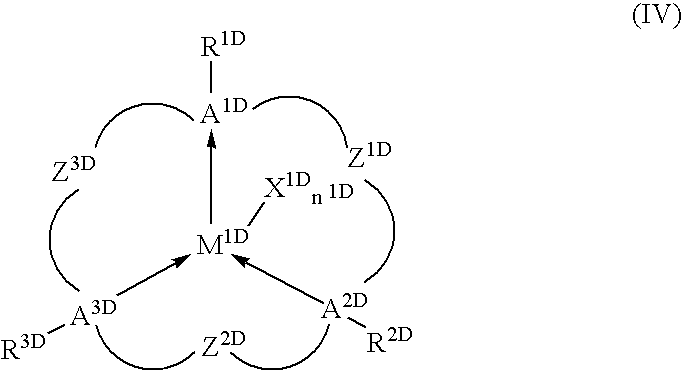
[R1D][A1D]-[M1D](-[A3D][R3D])(-[A2D][R2D])[X1Dn].[Z2D].[H]
